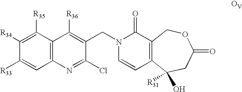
C1([R33])=CC2=C(C([R35])=C1[R34])C([R36])=C(CN1C=CC3=C(C1=O)COC(=O)CC3(O)[R31])C(Cl)=N2
